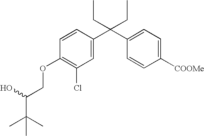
C1=C(C(C2=CC=C([COOMe])C=C2)(CC)CC)C=CC(OCC(C(C)(C)C)O)=C1Cl
